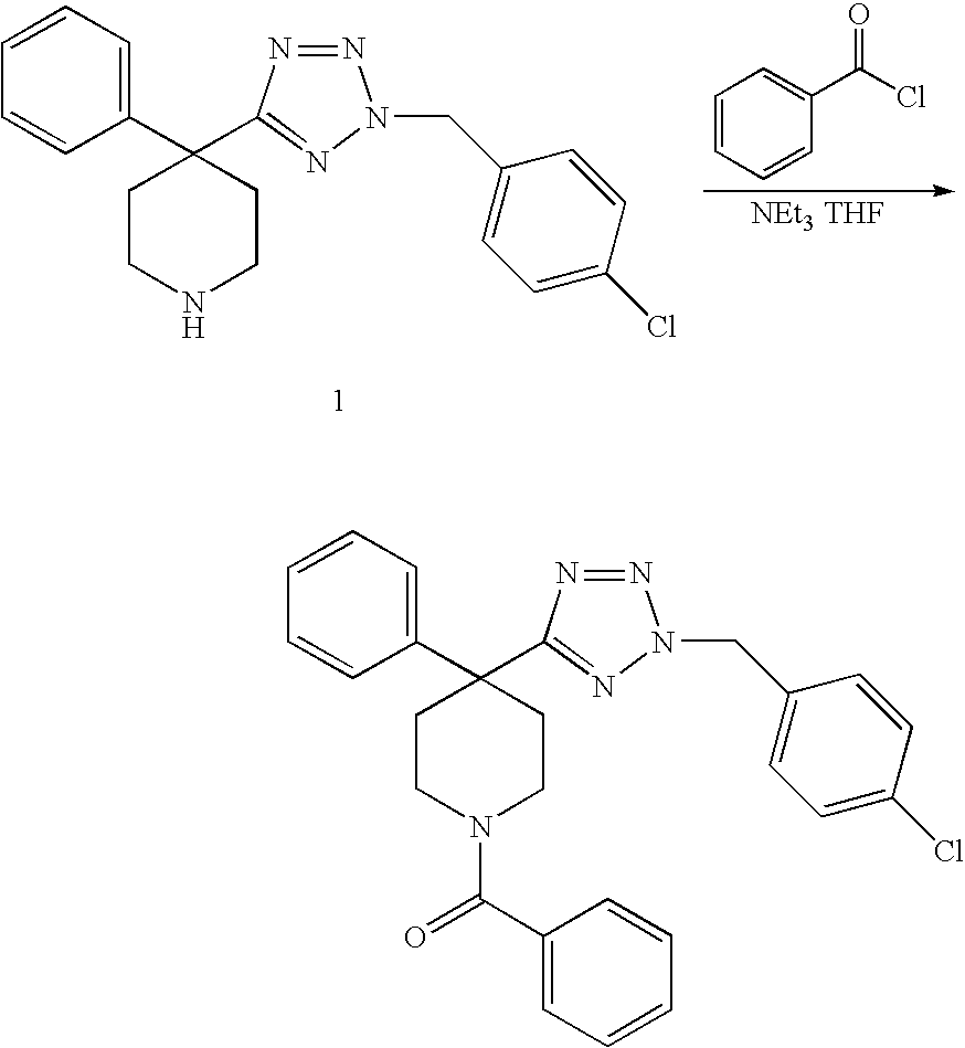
C1=CC=C(C2(C3=NN(CC4=CC=C(Cl)C=C4)N=N3)CCN(C(C3=CC=CC=C3)=O)CC2)C=C1.C1=CC=C(C2(C3=NN(CC4=CC=C(Cl)C=C4)N=N3)CCNCC2)C=C1.C1=CC=CC(C(Cl)=O)=C1
